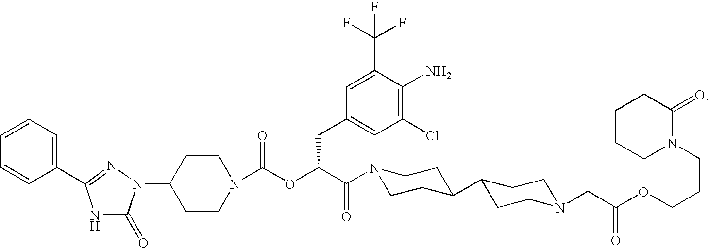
C1(N2C(=O)NC(C3=CC=CC=C3)=N2)CCN(C(OC(C(=O)N2CCC(C3CCN(CC(OCCCN4C(=O)CCCC4)=O)CC3)CC2)CC2=CC(Cl)=C(N)C(C(F)(F)F)=C2)=O)CC1
